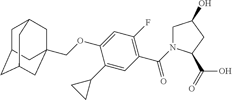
C(OC1=CC(F)=C(C(=O)N2CC(O)CC2C(=O)O)C=C1C1CC1)C12CC3CC(CC(C1)C3)C2
